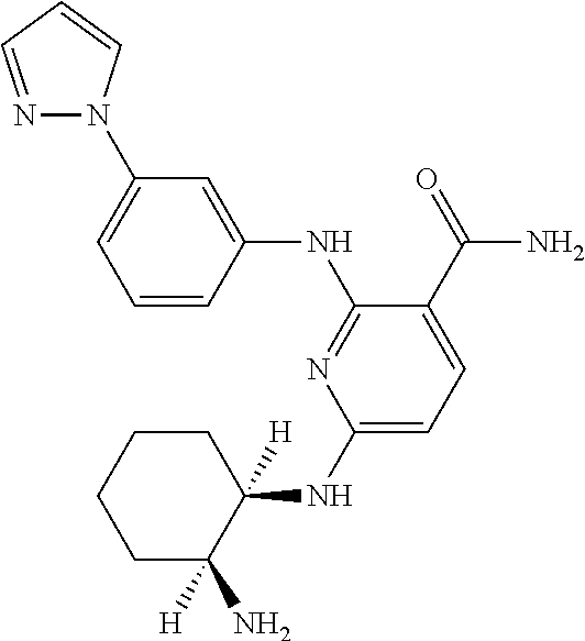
C1=CC(NC2=NC(NC3([H])CCCCC3(N)[H])=CC=C2C(=O)N)=CC(N2N=CC=C2)=C1
